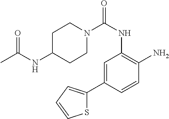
N1(C(NC2=C(N)C=CC(C3=CC=CS3)=C2)=O)CCC(NC(C)=O)CC1
